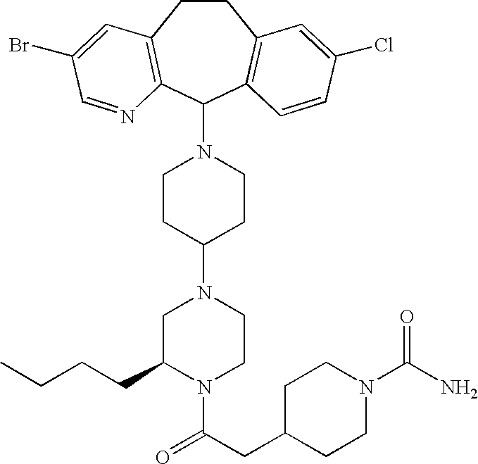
C1CC(N2CC(CCCC)N(C(CC3CCN(C(N)=O)CC3)=O)CC2)CCN1C1C2=C(CCC3=C1C=CC(Cl)=C3)C=C(Br)C=N2
